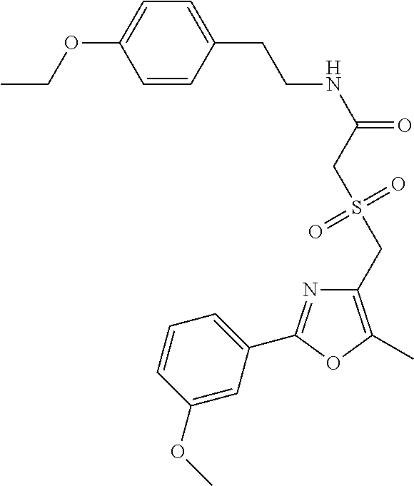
C1=CC(CCNC(=O)CS(CC2=C(C)OC(C3=CC=CC(OC)=C3)=N2)(=O)=O)=CC=C1OCC
